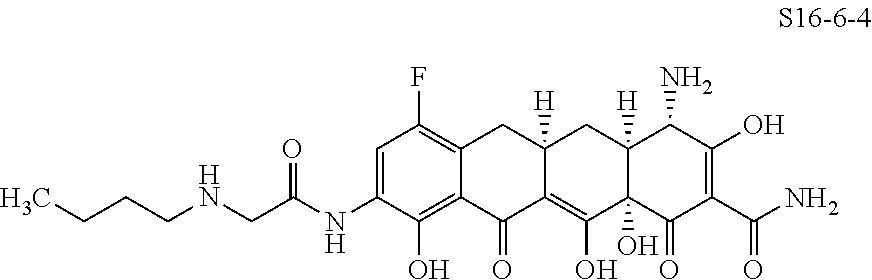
C1=C(NC(CNCCCC)=O)C(O)=C2C(=C1F)CC1([H])C(=C(O)C3(O)C([H])(C1)C(N)C(O)=C(C(N)=O)C3=O)C2=O
